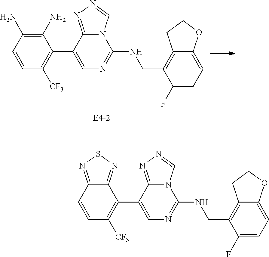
C1(C2=C([CF3])C=CC(N)=C2N)=CN=C(NCC2=C3C(=CC=C2F)OCC3)N2C1=NN=C2.C1(C2=C([CF3])C=CC3=NSN=C23)=CN=C(NCC2=C3C(=CC=C2F)OCC3)N2C1=NN=C2
